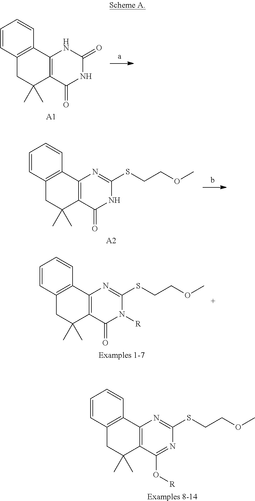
C1=CC2=C(C=C1)C1=C(C(C)(C)C2)C(=O)NC(SCCOC)=N1.[A2].C1=CC2=C(C=C1)C1=C(C(C)(C)C2)C(=O)N([R])C(SCCOC)=N1.[Examples 1-7].C1=CC2=C(C=C1)C1=C(C(C)(C)C2)C(O[R])=NC(SCCOC)=N1.[Examples 8-14].C1=CC2=C(C=C1)C1=C(C(C)(C)C2)C(=O)NC(=O)N1.[A1]
